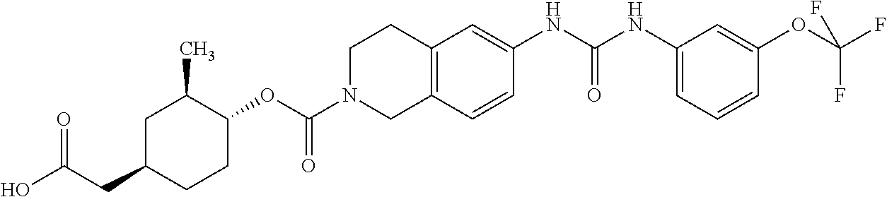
C1C(CC(O)=O)CCC(OC(N2CC3=C(CC2)C=C(NC(NC2=CC=CC(OC(F)(F)F)=C2)=O)C=C3)=O)C1C
